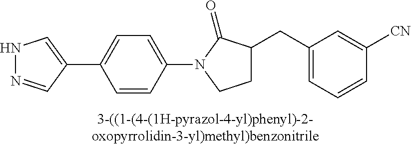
N1N=CC(C2=CC=C(N3C(=O)C(CC4=CC=CC([CN])=C4)CC3)C=C2)=C1
